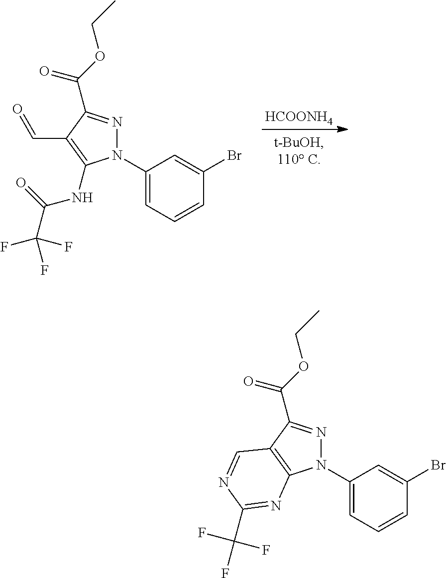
[HCOONH4].N1(C2=CC=CC(Br)=C2)N=C(C(OCC)=O)C(C=O)=C1NC(=O)C(F)(F)F.N1(C2=CC=CC(Br)=C2)N=C(C(OCC)=O)C2=C1N=C(C(F)(F)F)N=C2
